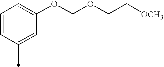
C1=CC(C)=CC(OCOCC[OCH3])=C1
